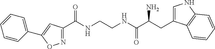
N1=C(C(NCCNC(C(CC2=CNC3=C2C=CC=C3)N)=O)=O)C=C(C2=CC=CC=C2)O1
